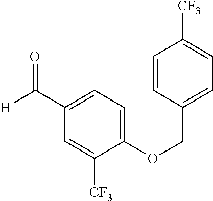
C1=CC(COC2=CC=C(C([H])=O)C=C2[CF3])=CC=C1[CF3]
